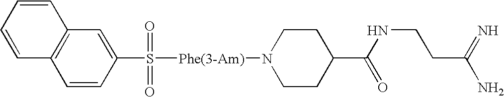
C12=C(C=C(S([Phe(3-Am)]N3CCC(C(NCCC(N)=N)=O)CC3)(=O)=O)C=C1)C=CC=C2
